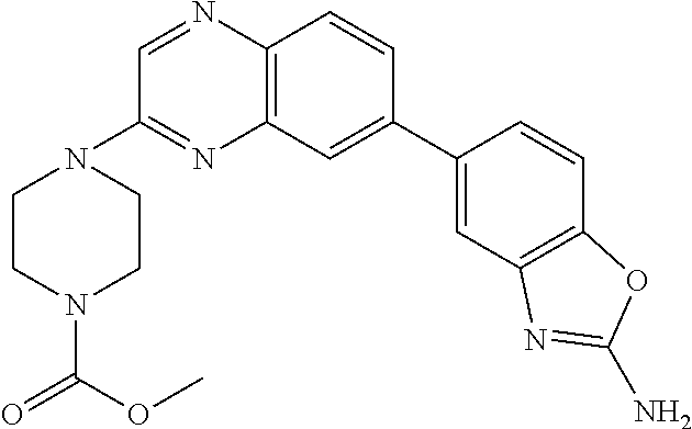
C1=C(C2=CC3=C(N=CC(N4CCN(C(=O)OC)CC4)=N3)C=C2)C=CC2=C1N=C(N)O2
